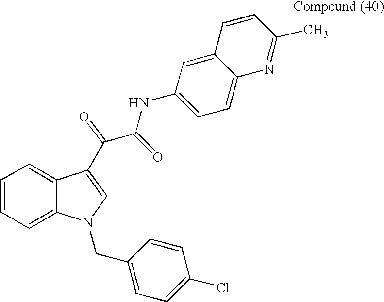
C1=CC=C2C(=C1)C(C(C(NC1=CC=C3C(=C1)C=CC(C)=N3)=O)=O)=CN2CC1=CC=C(Cl)C=C1
